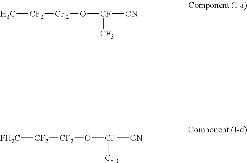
C[CF2][CF2]O[CF]([CN])[CF3].[FH2C][CF2][CF2]O[CF]([CN])[CF3]
